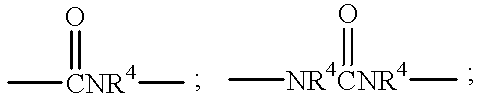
C[CNR4](=O)C.C[NR4CNR4](=O)C
